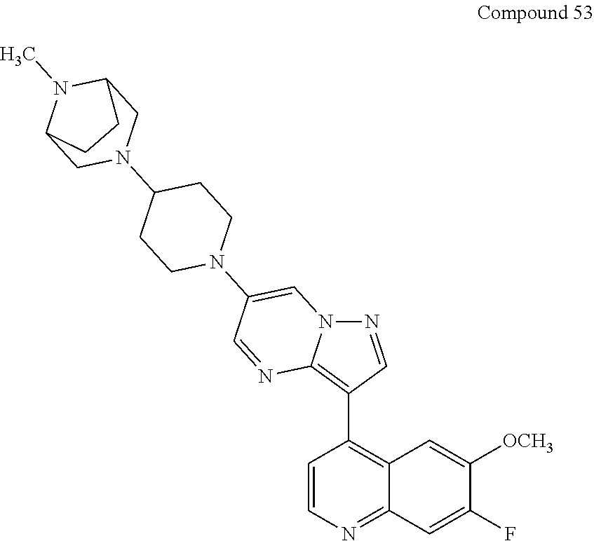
N12N=CC(C3=C4C=C([OCH3])C(F)=CC4=NC=C3)=C1N=CC(N1CCC(N3CC4N(C)C(C3)CC4)CC1)=C2
